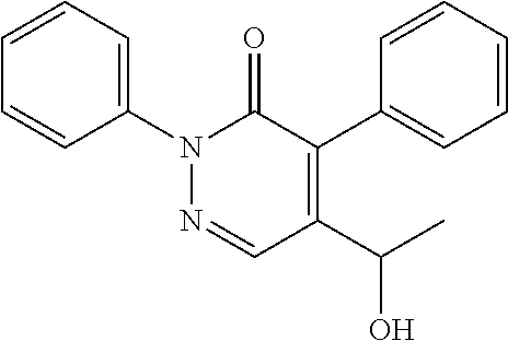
N1(C2=CC=CC=C2)N=CC(C(C)O)=C(C2=CC=CC=C2)C1=O
